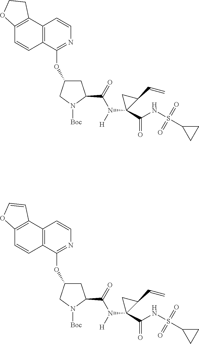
C12=C(C(OC3CC(C(=O)N(C4(C(NS(C5CC5)(=O)=O)=O)CC4C=C)[H])N([Boc])C3)=NC=C1)C=CC1=C2CCO1.C12=C(C(OC3CC(C(=O)N(C4(C(NS(C5CC5)(=O)=O)=O)CC4C=C)[H])N([Boc])C3)=NC=C1)C=CC1=C2C=CO1
